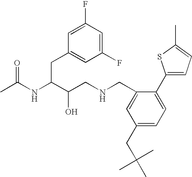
CC(NC(C(CNCC1=CC(CC(C)(C)C)=CC=C1C1=CC=C(C)S1)O)CC1=CC(F)=CC(F)=C1)=O
